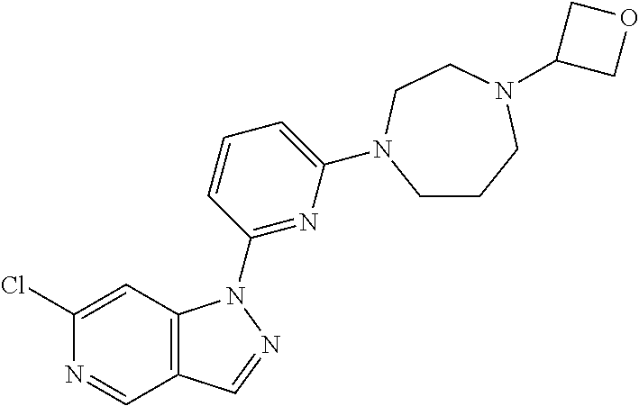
ClC1=CC2=C(C=N1)C=NN2C1=NC(N2CCCN(C3COC3)CC2)=CC=C1
